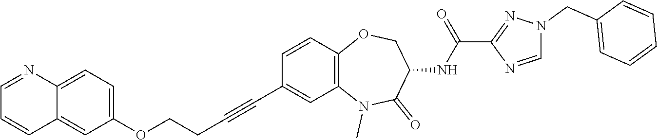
C1=NC(C(NC2C(=O)N(C)C3=C(C=CC(C#CCCOC4=CC=C5C(=C4)C=CC=N5)=C3)OC2)=O)=NN1CC1=CC=CC=C1
